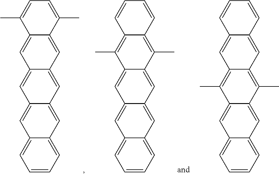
C12=CC3=CC4=CC5=CC=CC=C5C=C4C=C3C=C1C(C)=CC=C2C.C12=C(C)C3=CC4=CC5=CC=CC=C5C=C4C=C3C(C)=C1C=CC=C2.C12=CC3=C(C)C4=CC5=CC=CC=C5C=C4C(C)=C3C=C1C=CC=C2
